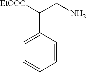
C1=CC=CC(C([EtOOC])CN)=C1
